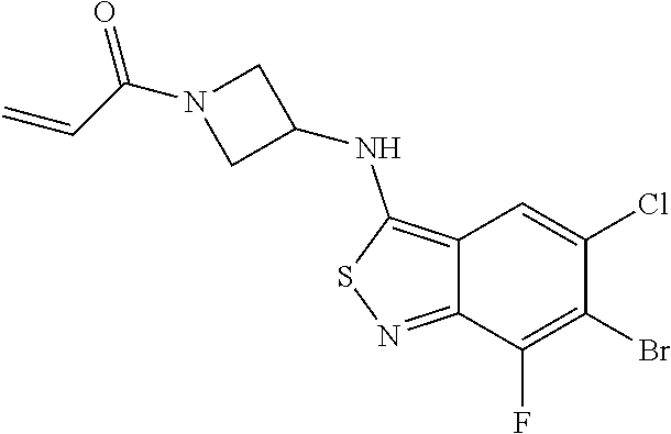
C12=C(NC3CN(C(C=C)=O)C3)SN=C1C(F)=C(Br)C(Cl)=C2
